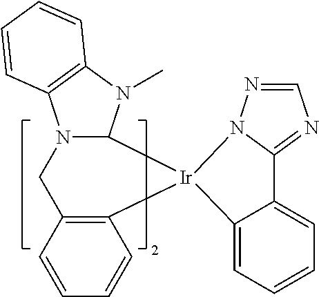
C12=CC=CC=C1C1=NC=NN1[Ir]21C2N(C3=C(N2C)C=CC=C3)CC2=C1C=CC=C2
